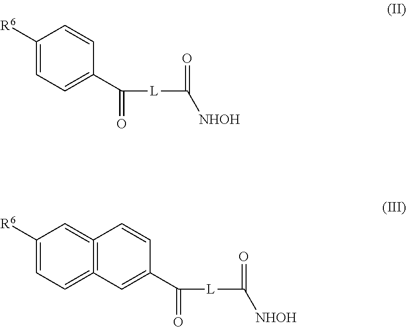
C1([R6])=CC=C(C([L]C([NHOH])=O)=O)C=C1.C12=C(=CC=C([R6])C=1)C=C(C([L]C([NHOH])=O)=O)C=C2
